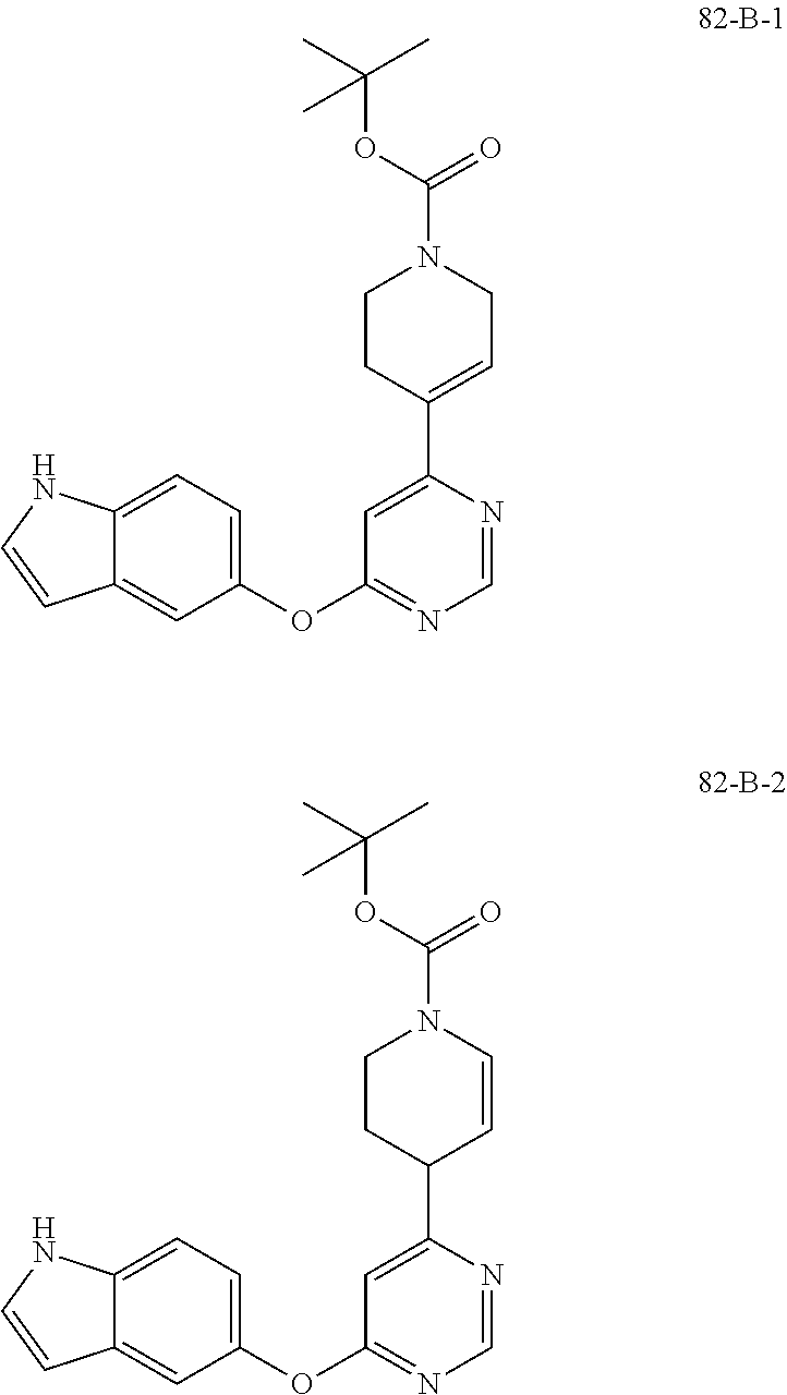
C1(OC2=NC=NC(C3=CCN(C(=O)OC(C)(C)C)CC3)=C2)=CC=C2C(=C1)C=CN2.C1(OC2=NC=NC(C3C=CN(C(=O)OC(C)(C)C)CC3)=C2)=CC=C2C(=C1)C=CN2
